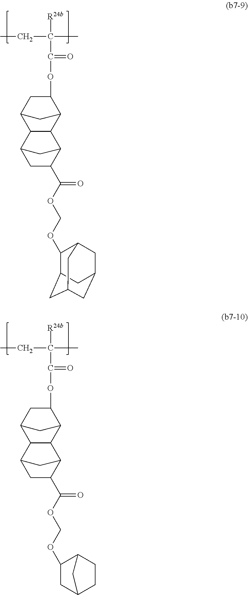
C12C(C3C(OC(C(CC)(C)[R24b])=O)CC1C3)C1C(C(OCOC3C4CC5CC(CC3C5)C4)=O)CC2C1.C12C(C3C(OC(C(CC)(C)[R24b])=O)CC1C3)C1C(C(OCOC3CC4CCC3C4)=O)CC2C1
